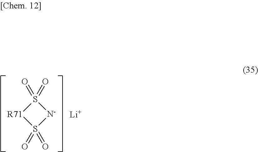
[Li].O=S1(=O)[N-]S(=O)(=O)[R71]1
